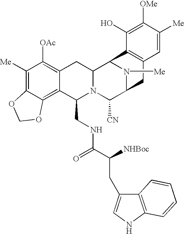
C1([Me])=C2C(=C3C(=C1[OAc])CC1N(C3CNC(C([NHBoc])CC3=CNC4=C3C=CC=C4)=O)C([CN])C3N([Me])C1C1=C(C3)C=C([Me])C([OMe])=C1O)OCO2
